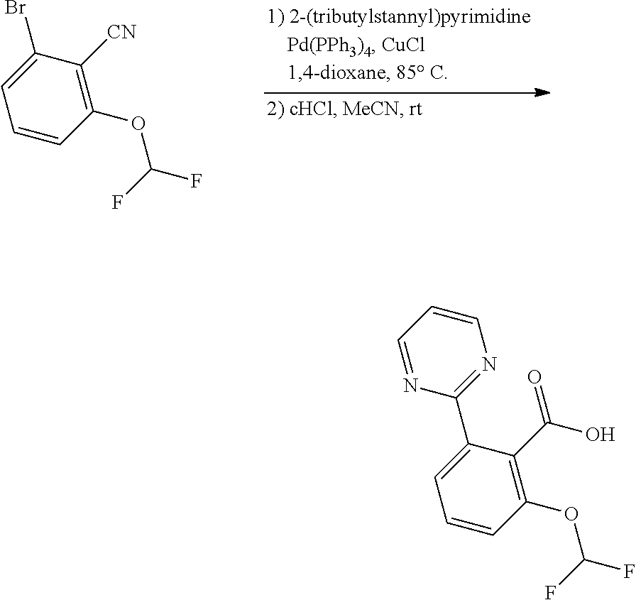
C1=C(Br)C([CN])=C(OC(F)F)C=C1.C1=C(C2=NC=CC=N2)C(C(=O)O)=C(OC(F)F)C=C1
